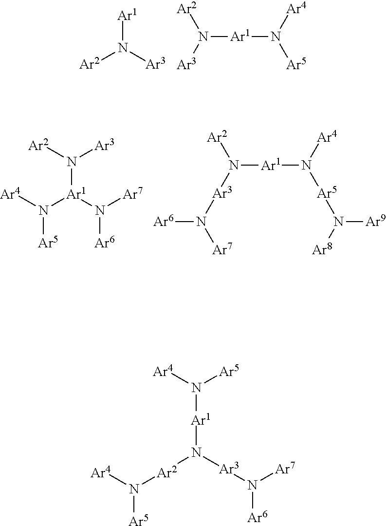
[Ar2]N([Ar3])[Ar1].N([Ar1]N([Ar5])[Ar4])([Ar2])[Ar3].[Ar2]N([Ar3])[Ar1](N([Ar5])[Ar4])N([Ar7])[Ar6].N([Ar1]N([Ar5]N([Ar9])[Ar8])[Ar4])([Ar2])[Ar3]N([Ar6])[Ar7].[Ar2](N([Ar5])[Ar4])N([Ar1]N([Ar5])[Ar4])[Ar3]N([Ar7])[Ar6]
